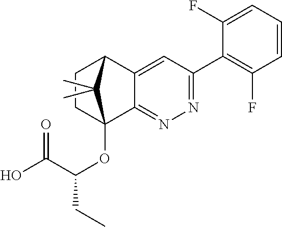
C1(F)=CC=CC(F)=C1C1=NN=C2C(=C1)C1CCC2(OC(C(=O)O)CC)C1(C)C
